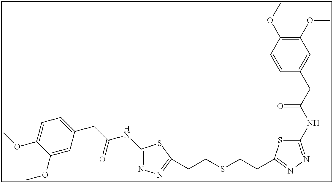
C1(NC(CC2=CC=C(OC)C(OC)=C2)=O)=NN=C(CCSCCC2=NN=C(NC(CC3=CC(OC)=C(OC)C=C3)=O)S2)S1
